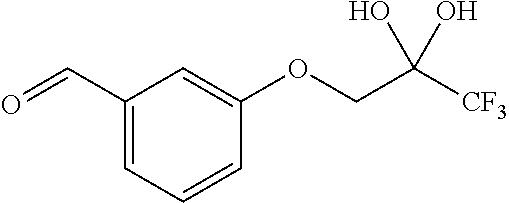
C1(C=O)=CC=CC(OCC([CF3])(O)O)=C1
